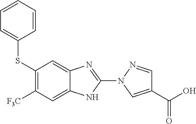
C12=CC([F3C])=C(SC3=CC=CC=C3)C=C1N=C(N1C=C(C(O)=O)C=N1)N2
